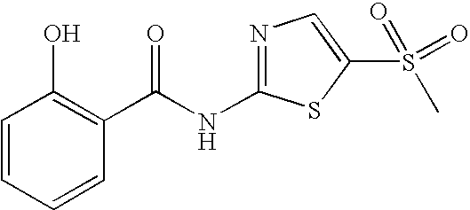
C1=CC=CC(C(NC2=NC=C(S(C)(=O)=O)S2)=O)=C1O
